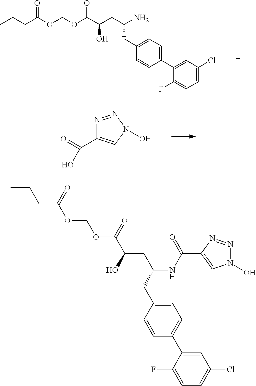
CCCC(OCOC(C(CC(N)CC1=CC=C(C2=CC(Cl)=CC=C2F)C=C1)O)=O)=O.N1=NN(O)C=C1C(=O)O.CCCC(OCOC(C(O)CC(NC(C1=CN(O)N=N1)=O)CC1=CC=C(C2=CC(Cl)=CC=C2F)C=C1)=O)=O
